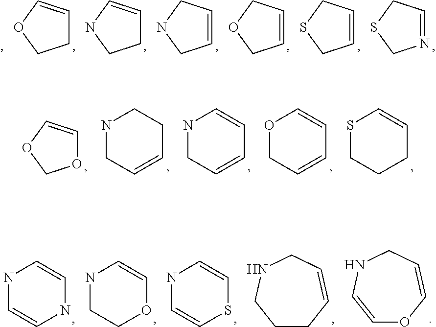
N1CC=CCC1.O1C=COC1.N1CC=CC=C1.O1CC=CC=C1.S1CCCC=C1.C1CC=CCNC1.C1=CNCC=CO1.N1C=CNC=C1.N1CCOC=C1.N1C=CSC=C1.C1C=COC1.C1C=CNC1.C1=CCNC1.C1=CCOC1.C1=CCSC1.N1=CCSC1
